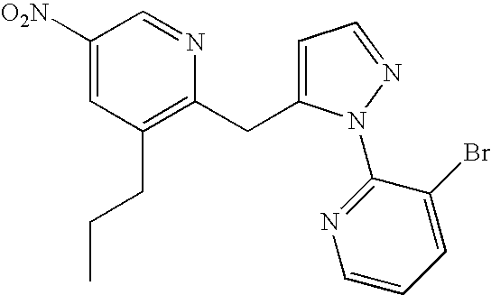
C1([O2N])=CC(CCC)=C(CC2=CC=NN2C2=NC=CC=C2Br)N=C1
